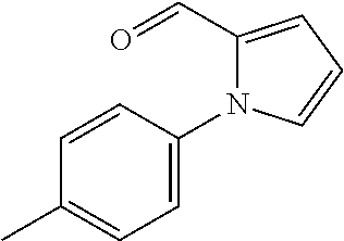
C1=C(N2C(C=O)=CC=C2)C=CC(C)=C1
